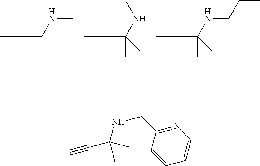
C#CCNC.C#CC(NC)(C)C.C#CC(NCCC)(C)C.C1=CC=CN=C1CNC(C#C)(C)C
